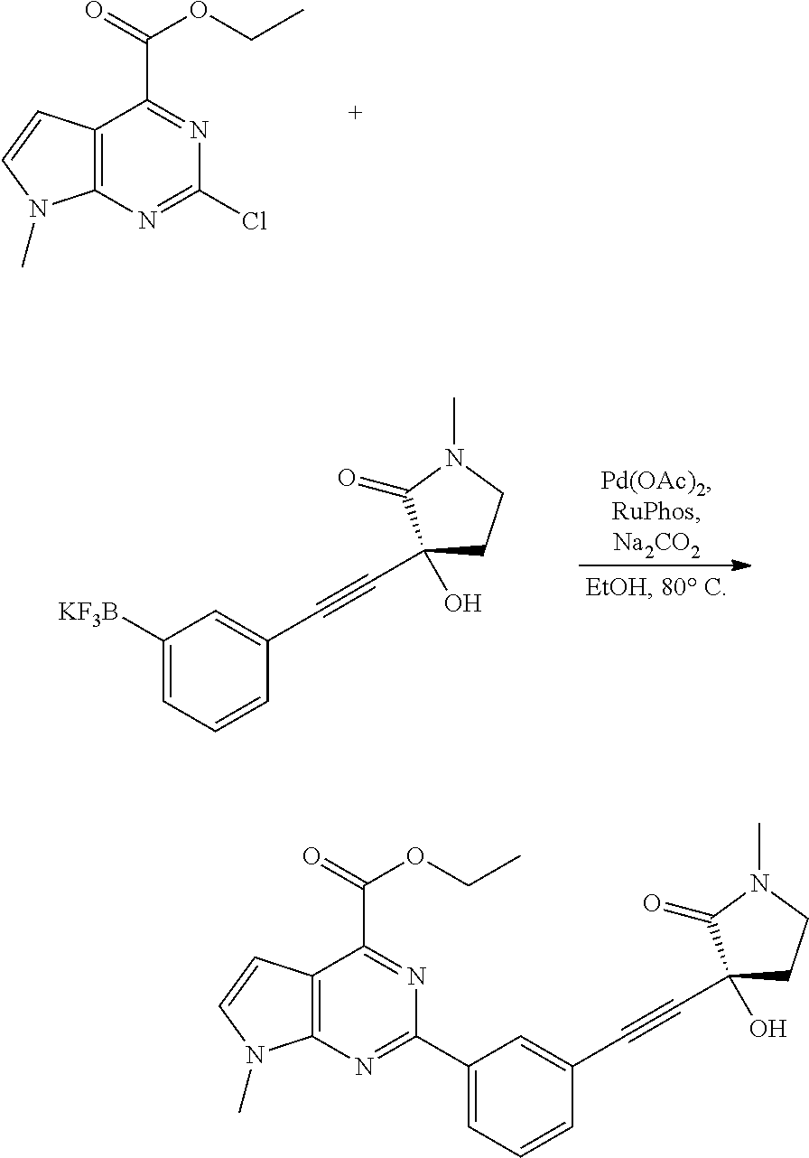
C12=C(C(C(=O)OCC)=NC(Cl)=N1)C=CN2C.[KF3B]C1=CC=CC(C#CC2(O)CCN(C)C2=O)=C1.C12=C(N=C(C3=CC=CC(C#CC4(O)CCN(C)C4=O)=C3)N=C1C(OCC)=O)N(C)C=C2
